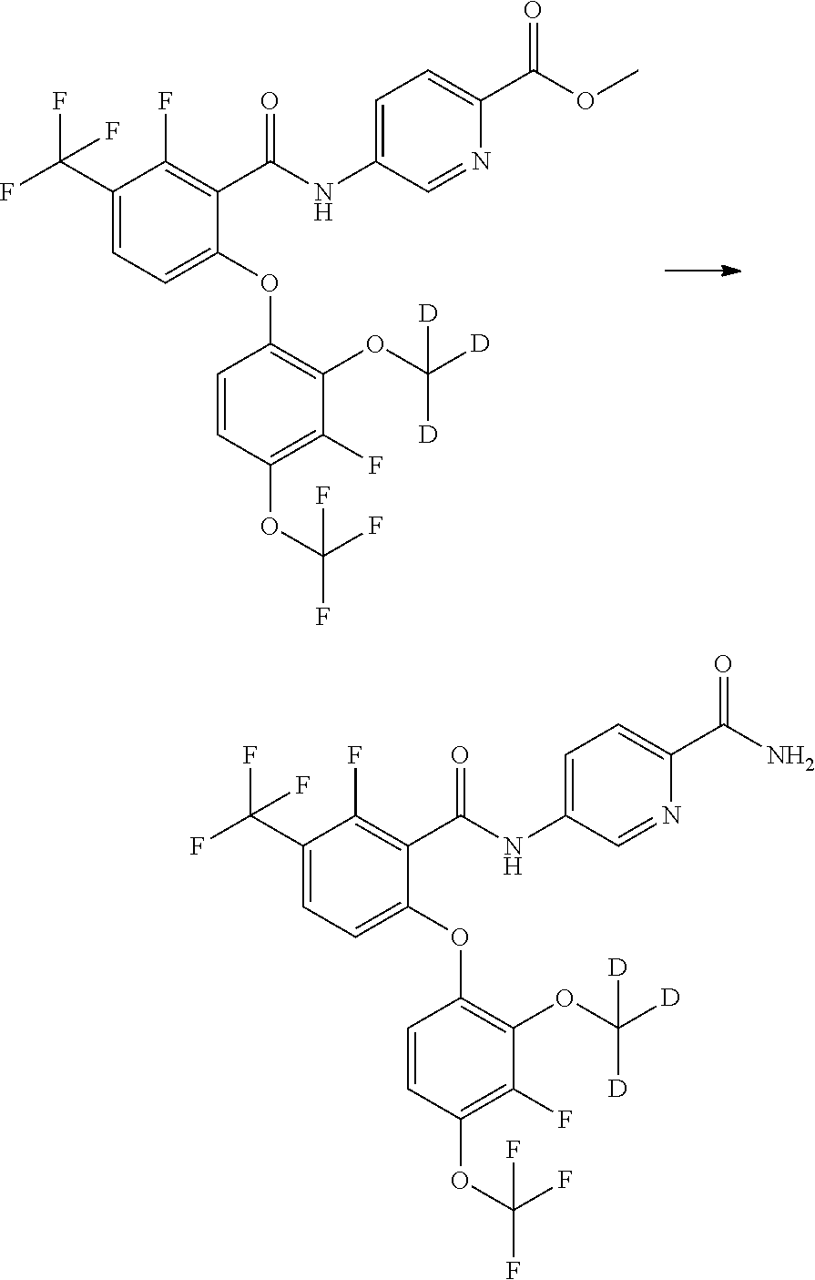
C1=C(NC(C2=C(F)C(C(F)(F)F)=CC=C2OC2=C(OC([D])([D])[D])C(F)=C(OC(F)(F)F)C=C2)=O)C=NC(C(OC)=O)=C1.C1=C(NC(C2=C(F)C(C(F)(F)F)=CC=C2OC2=C(OC([D])([D])[D])C(F)=C(OC(F)(F)F)C=C2)=O)C=NC(C(=O)N)=C1
